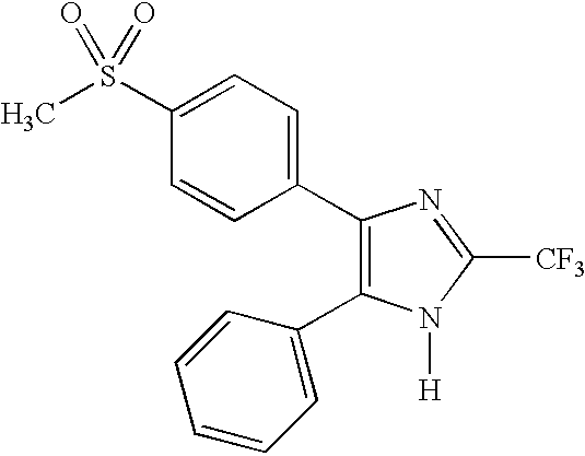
C1=C(S(C)(=O)=O)C=CC(C2=C(C3=CC=CC=C3)N([H])C([CF3])=N2)=C1
